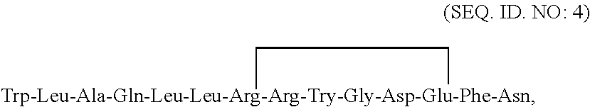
[Trp-Leu-Ala-Gln-Leu-Leu-Arg-Arg-Try-Gly-Asp-Glu-Phe-Asn]1CC1
